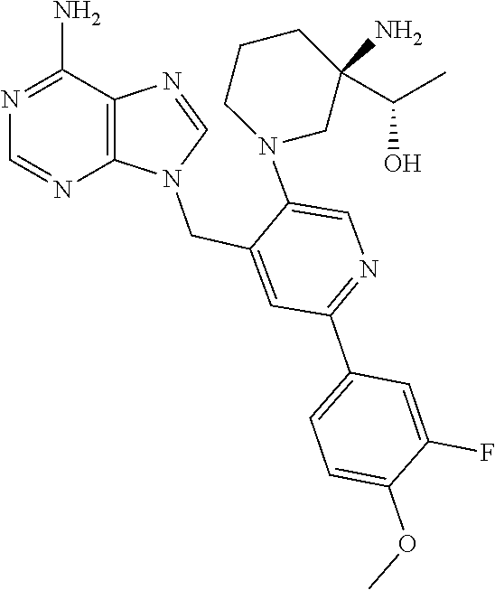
C1=NC2=C(N1CC1=CC(C3=CC=C(OC)C(F)=C3)=NC=C1N1CC(C(C)O)(N)CCC1)N=CN=C2N
